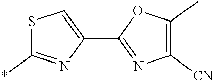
S1C(*)=NC(C2=NC([CN])=C(C)O2)=C1
